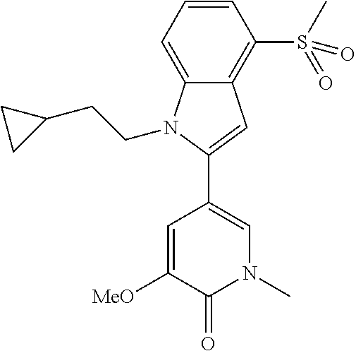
C12=CC=CC(S(=O)(C)=O)=C1C=C(C1=CN(C)C(=O)C([MeO])=C1)N2CCC1CC1
